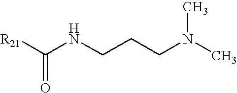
[R21]C(NCCCN(C)C)=O
